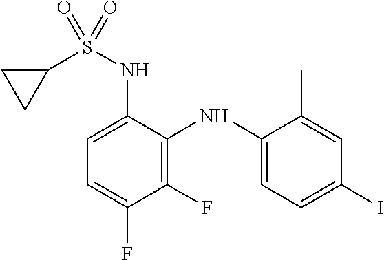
C1(NS(C2CC2)(=O)=O)=CC=C(F)C(F)=C1NC1=CC=C(I)C=C1C
